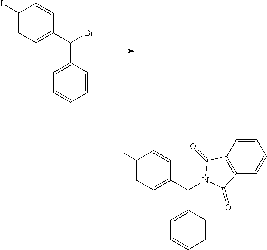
C1(I)=CC=C(C(Br)C2=CC=CC=C2)C=C1.C1(I)=CC=C(C(N2C(=O)C3=C(C2=O)C=CC=C3)C2=CC=CC=C2)C=C1
